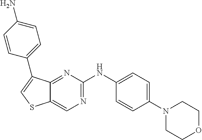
C1(N2CCOCC2)=CC=C(NC2=NC=C3C(=N2)C(C2=CC=C(N)C=C2)=CS3)C=C1
